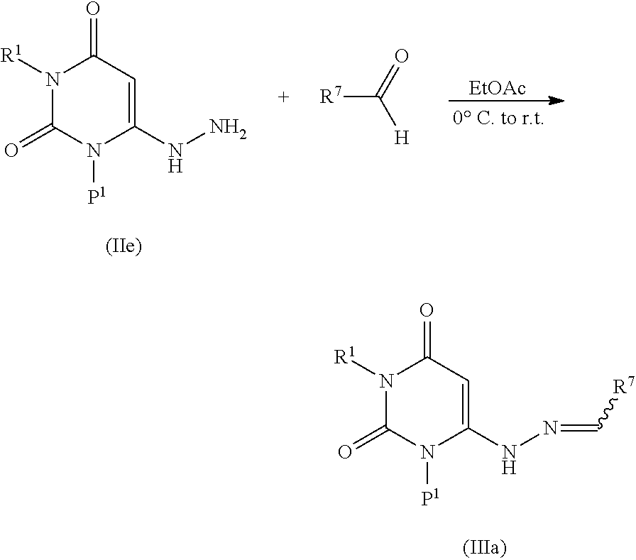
N1([R1])C(=O)N([P1])C(NN)=CC1=O.[R7]C(=O)[H].[EtOAc].N1([R1])C(=O)N([P1])C(NN=C[R7])=CC1=O
